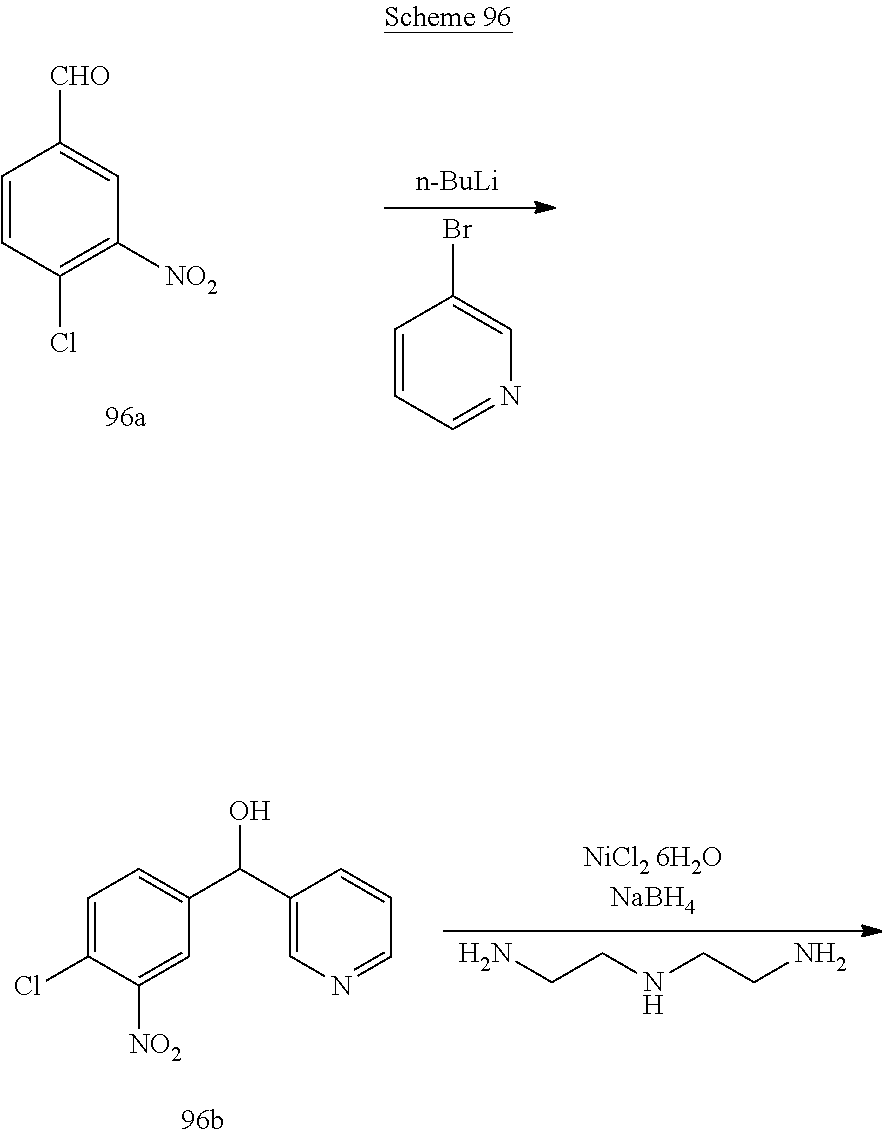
C1=CC(Cl)=C([NO2])C=C1[CHO].[n-BuLi].C1=CC=NC=C1Br.NCCNCCN.C1=C(Cl)C([NO2])=CC(C(C2=CN=CC=C2)O)=C1
